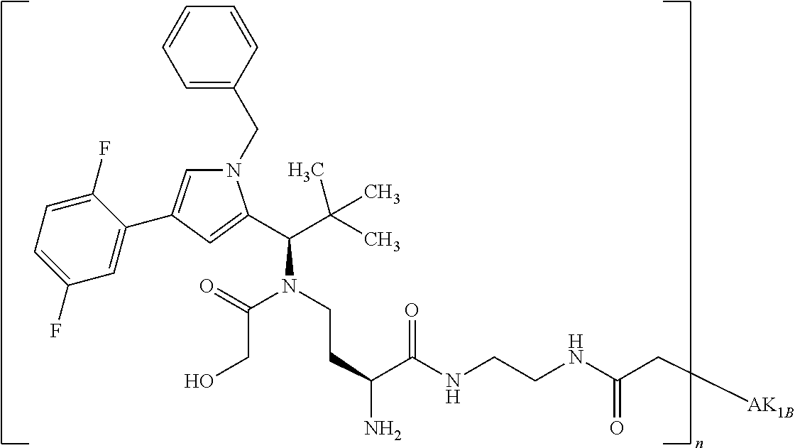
N1(CC2=CC=CC=C2)C=C(C2=CC(F)=CC=C2F)C=C1C(C(C)(C)C)N(C(CO)=O)CCC(C(=O)NCCNC(=O)C[AK1B])N
